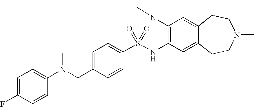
C1(N(C)C)=C(NS(C2=CC=C(CN(C3=CC=C(F)C=C3)C)C=C2)(=O)=O)C=C2C(=C1)CCN(C)CC2
